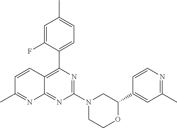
C1(C2=CC(C)=NC=C2)OCCN(C2=NC(C3=CC=C(C)C=C3F)=C3C(=N2)N=C(C)C=C3)C1
